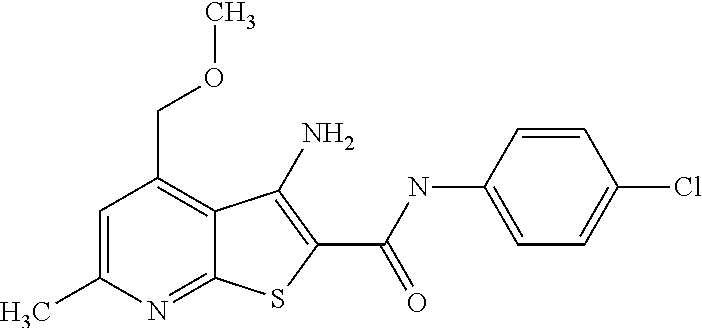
C12=NC(C)=CC(COC)=C1C(N)=C(C(=O)NC1=CC=C(Cl)C=C1)S2
